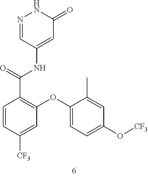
C1=NNC(=O)C=C1NC(C1=C(OC2=CC=C(O[CF3])C=C2C)C=C([CF3])C=C1)=O
